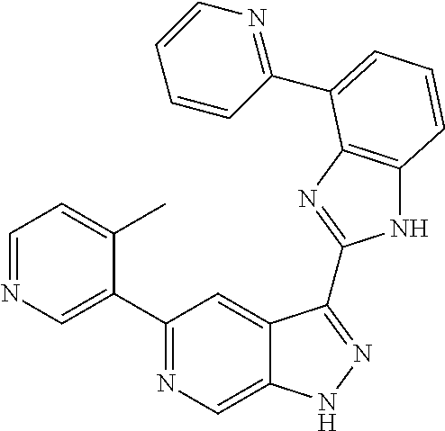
C1=NC=C(C2=NC=C3C(=C2)C(C2=NC4=C(N2)C=CC=C4C2=NC=CC=C2)=NN3)C(C)=C1
